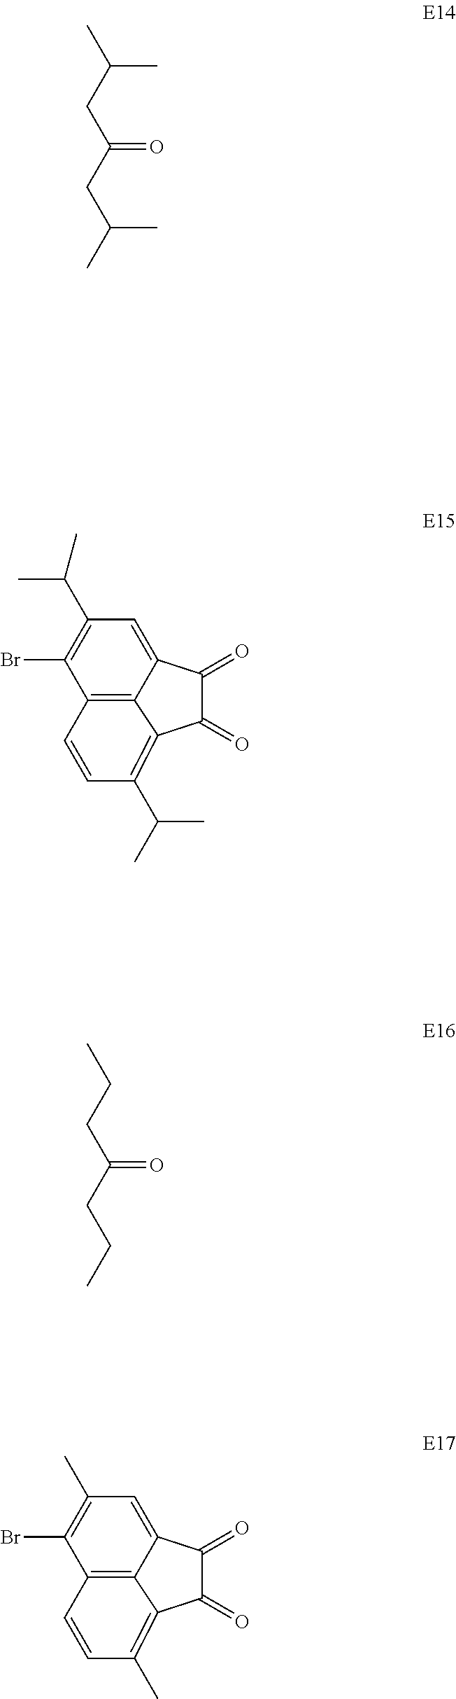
C(C)(CC(CC(C)C)=O)C.C12=C3C(=CC(C(C)C)=C1Br)C(=O)C(=O)C3=C(C(C)C)C=C2.CCCC(CCC)=O.C12=C3C(=CC(C)=C1Br)C(=O)C(=O)C3=C(C)C=C2
